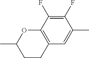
C1=C(C)C(F)=C(F)C2=C1CCC(C)O2
